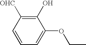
C1=CC=C(OCC)C(O)=C1[OHC]
